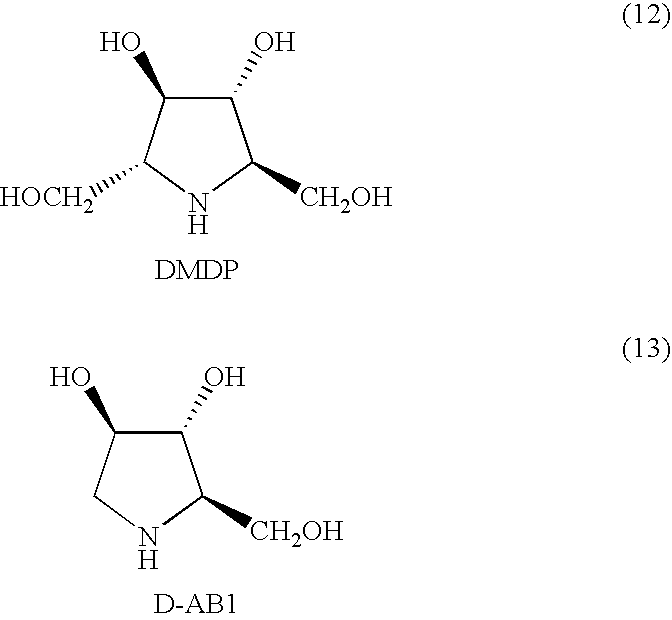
C1(O)C(O)C([HOCH2])NC1[CH2OH].C1(O)C(O)CNC1[CH2OH]
